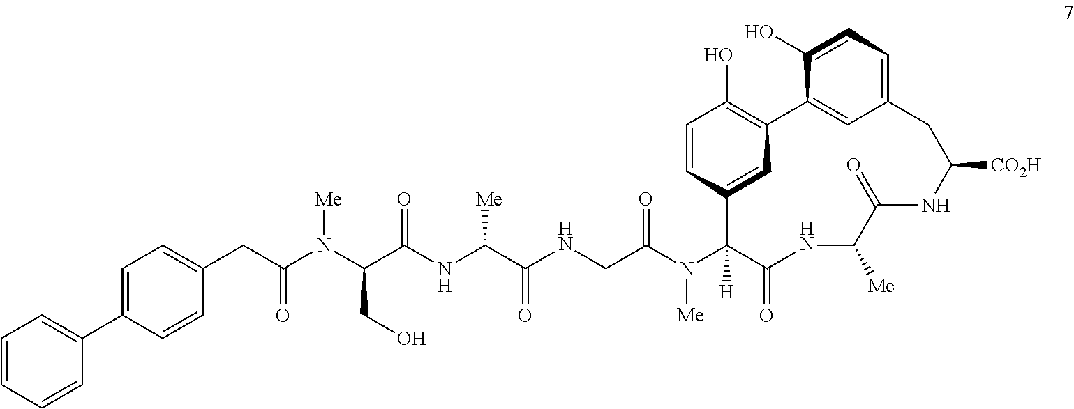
C1=C(C2=CC=CC=C2)C=CC(CC(N(C(C(NC(C(NCC(N(C2([H])C(=O)NC([Me])C(=O)NC([CO2H])CC3=CC=C(O)C(=C3)C3=C(O)C=CC2=C3)[Me])=O)=O)[Me])=O)CO)[Me])=O)=C1
